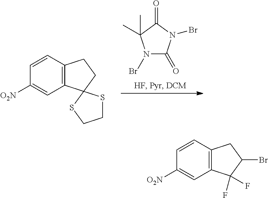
N1(Br)C(=O)N(Br)C(=O)C1(C)C.C12=C(C=CC([O2N])=C1)CCC21SCCS1.C12=C(C=CC([O2N])=C1)CC(Br)C2(F)F
